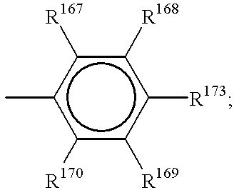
c1(C)c([R170])c([R169])c([R173])c([R168])c1[R167]
